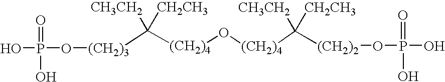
[(CH2)3](C([(CH2)4]O[(CH2)4]C([(CH2)2]OP(O)(=O)O)([CH3CH2])[CH2CH3])([CH3CH2])[CH2CH3])OP(O)(=O)O
